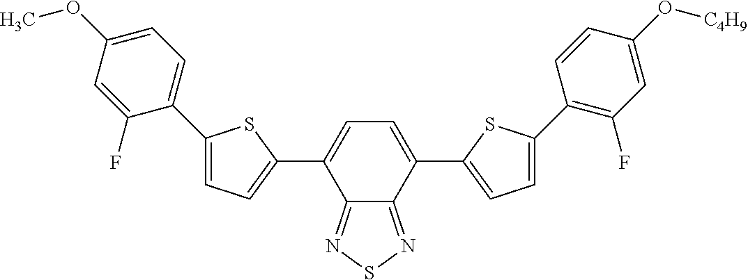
C12=NSN=C1C(C1=CC=C(C3=C(F)C=C(O[C4H9])C=C3)S1)=CC=C2C1=CC=C(C2=CC=C(OC)C=C2F)S1
